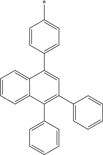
C1(C2=CC=CC=C2)=C(C2=CC=CC=C2)C=C(C2=CC=C(*)C=C2)C2=CC=CC=C12
